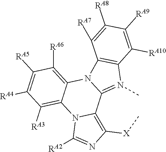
C1([RA5])=C([RA4])C([RA3])=C2C(=C1[RA6])N1C(=N(C)C3=C1C([RA7])=C([RA8])C([RA9])=C3[RA10])C1=C([X]C)N=C([RA2])N21
